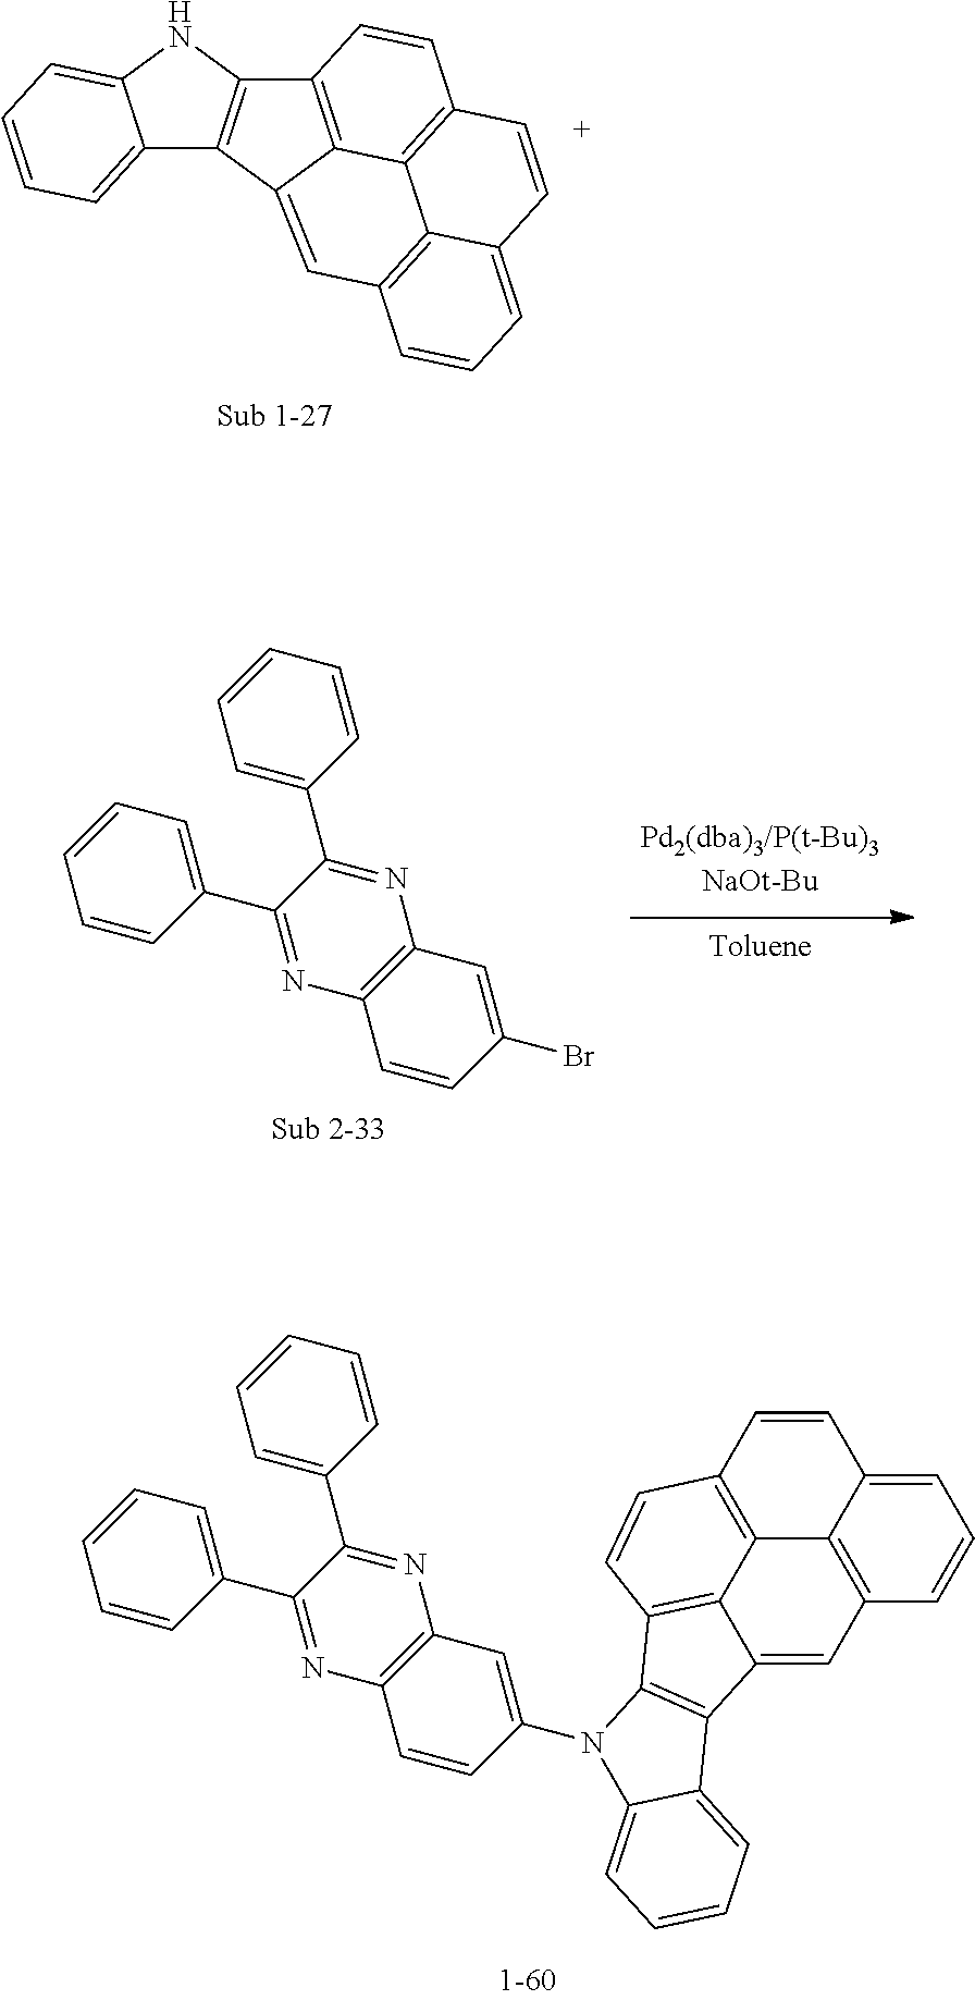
C12=CC=CC=C1NC1=C2C2=CC3=C4C5=C(C=CC1=C25)C=CC4=CC=C3.C1=C(C2=NC3=C(N=C2C2=CC=CC=C2)C=C(Br)C=C3)C=CC=C1.C1=C(C2=NC3=C(N=C2C2=CC=CC=C2)C=C(N2C4=C(C5=CC6=C7C8=C(C=CC7=CC=C6)C=CC4=C85)C4=CC=CC=C24)C=C3)C=CC=C1
